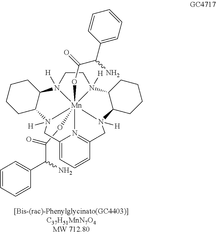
C1=CC(C(C(=O)O[Mn]2345(OC(C(N)C6=CC=CC=C6)=O)N6([H])CCN2([H])C2CCCCC2N3([H])CC2=CC=CC(=N42)CN5([H])C2C6CCCC2)N)=CC=C1
